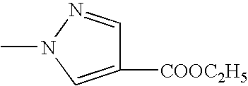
C1([COOC2H5])=CN(C)N=C1
